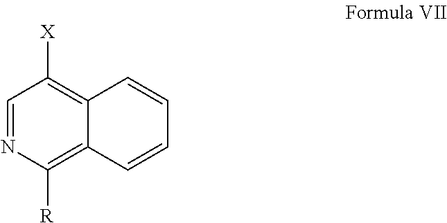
C1=NC([R])=C2C(=C1[X])C=CC=C2
